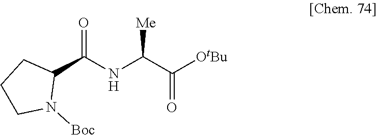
C1(C(NC(C([OtBu])=O)[Me])=O)CCCN1[Boc]
